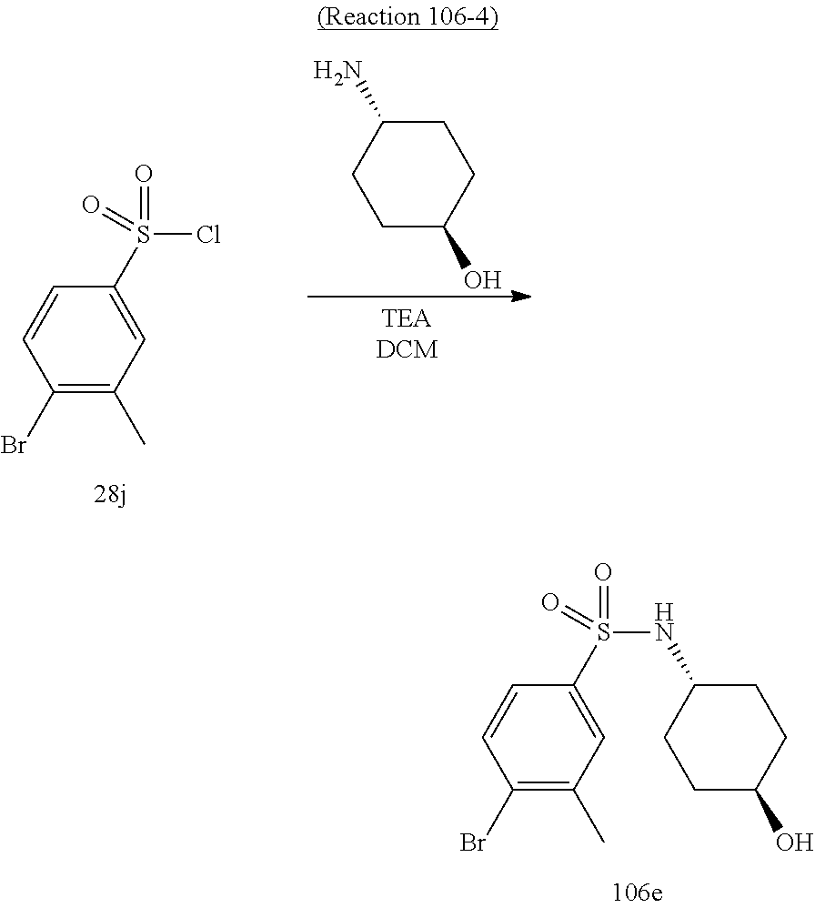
C1(Br)=C(C)C=C(S(=O)(Cl)=O)C=C1.C1C(O)CCC(N)C1.C1(Br)=C(C)C=C(S(=O)(NC2CCC(O)CC2)=O)C=C1
